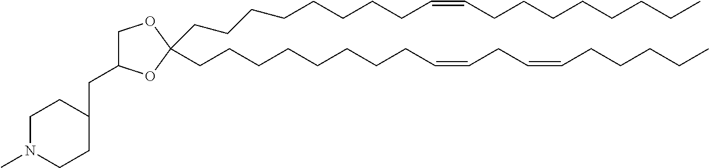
C1OC(CCCCCCCCC=CCCCCCCCC)(CCCCCCCCC=CCC=CCCCCC)OC1CC1CCN(C)CC1
